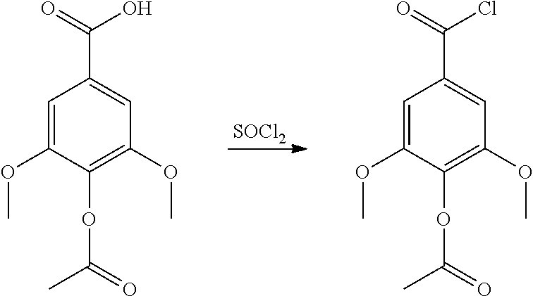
[SOCl2].C1(OC)=CC(C(O)=O)=CC(OC)=C1OC(C)=O.C1(OC)=CC(C(Cl)=O)=CC(OC)=C1OC(C)=O
